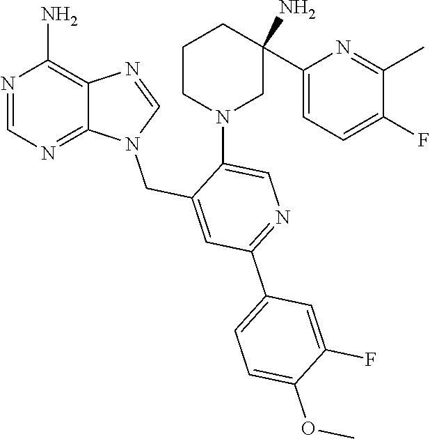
N1=CN=C2C(=C1N)N=CN2CC1=CC(C2=CC=C(OC)C(F)=C2)=NC=C1N1CC(N)(C2=CC=C(F)C(C)=N2)CCC1
